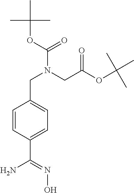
C1=CC(CN(C(OC(C)(C)C)=O)CC(OC(C)(C)C)=O)=CC=C1C(N)=NO
